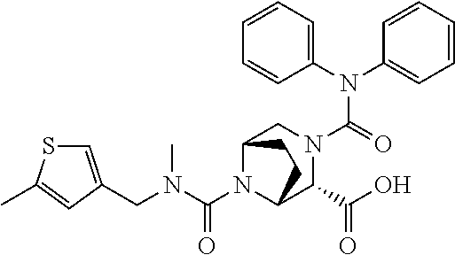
N(C(=O)N1CC2N(C(N(CC3=CSC(C)=C3)C)=O)C(C1C(O)=O)CC2)(C1=CC=CC=C1)C1=CC=CC=C1
